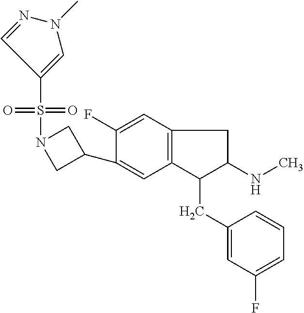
C1(C2=CC3=C(C=C2F)CC(NC)C3CC2=CC(F)=CC=C2)CN(S(=O)(=O)C2=CN(C)N=C2)C1
